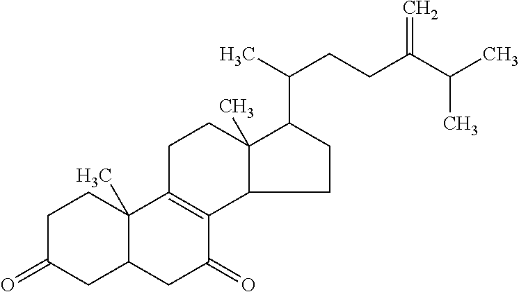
C1C(=O)CC2C(C)(C1)C1=C(C(=O)C2)C2C(C)(CC1)C(C(CCC(C(C)C)=C)C)CC2
